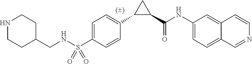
C1(C(NC2=CC=C3C=NC=CC3=C2)=O)CC1C1=CC=C(S(NCC2CCNCC2)(=O)=O)C=C1
